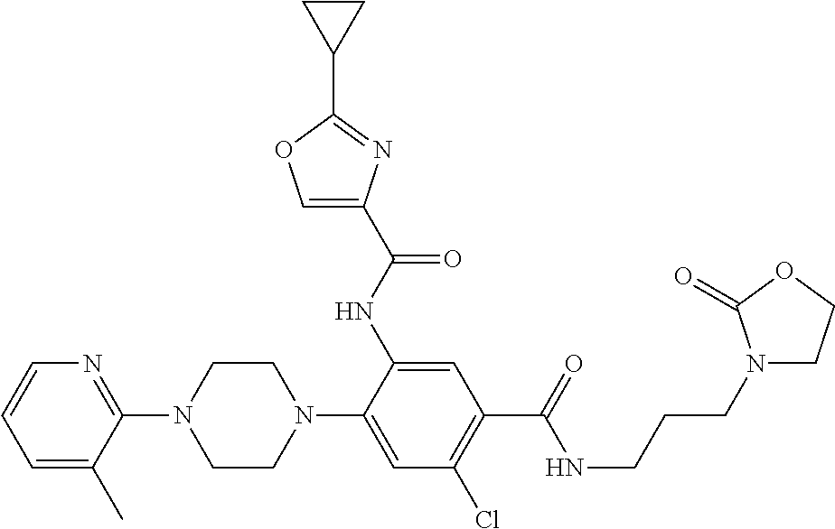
C1=C(C)C(N2CCN(C3=CC(Cl)=C(C(=O)NCCCN4CCOC4=O)C=C3NC(C3=COC(C4CC4)=N3)=O)CC2)=NC=C1
